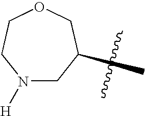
N1([H])CC(C)COCC1
